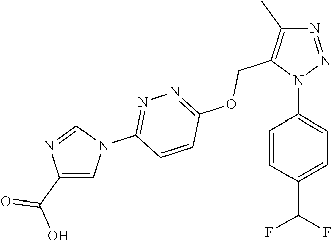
N1=NN(C2=CC=C(C(F)F)C=C2)C(COC2=NN=C(N3C=NC(C(O)=O)=C3)C=C2)=C1C
